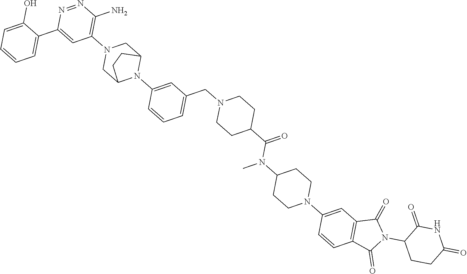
C1=C(O)C(C2=CC(N3CC4N(C5=CC(CN6CCC(C(=O)N(C7CCN(C8=CC9=C(C=C8)C(=O)N(C8CCC(=O)NC8=O)C9=O)CC7)C)CC6)=CC=C5)C(C3)CC4)=C(N)N=N2)=CC=C1
